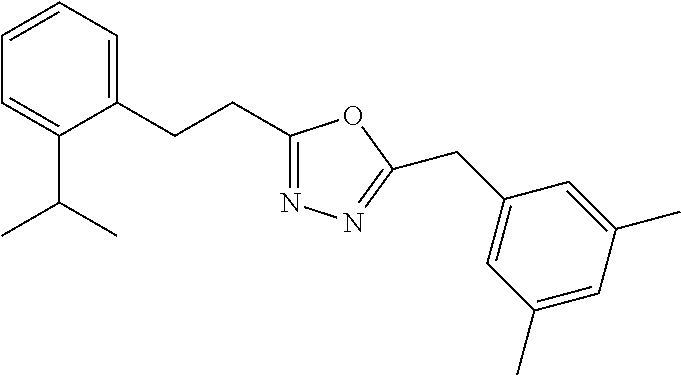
C1=CC=C(CCC2=NN=C(CC3=CC(C)=CC(C)=C3)O2)C(C(C)C)=C1
